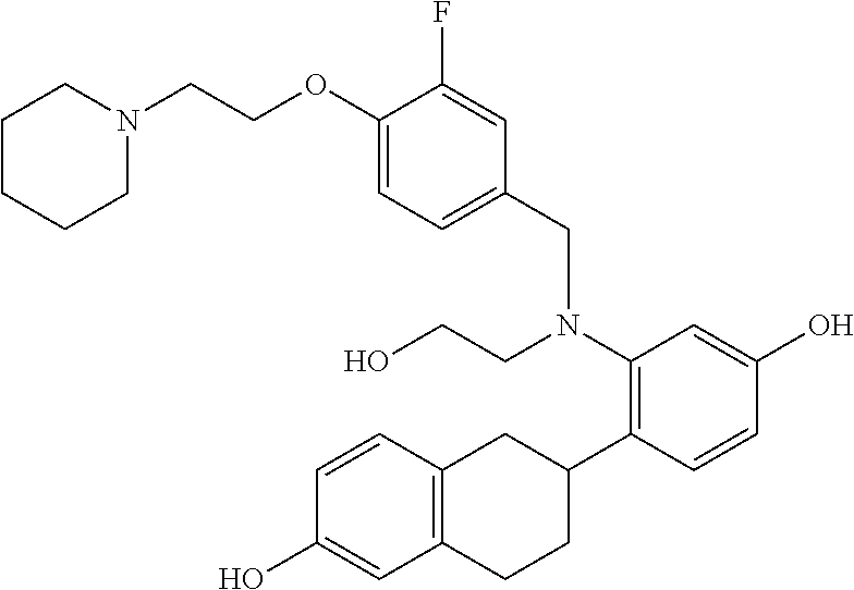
OC1=CC(N(CC2=CC=C(OCCN3CCCCC3)C(F)=C2)CCO)=C(C2CC3=C(CC2)C=C(O)C=C3)C=C1
